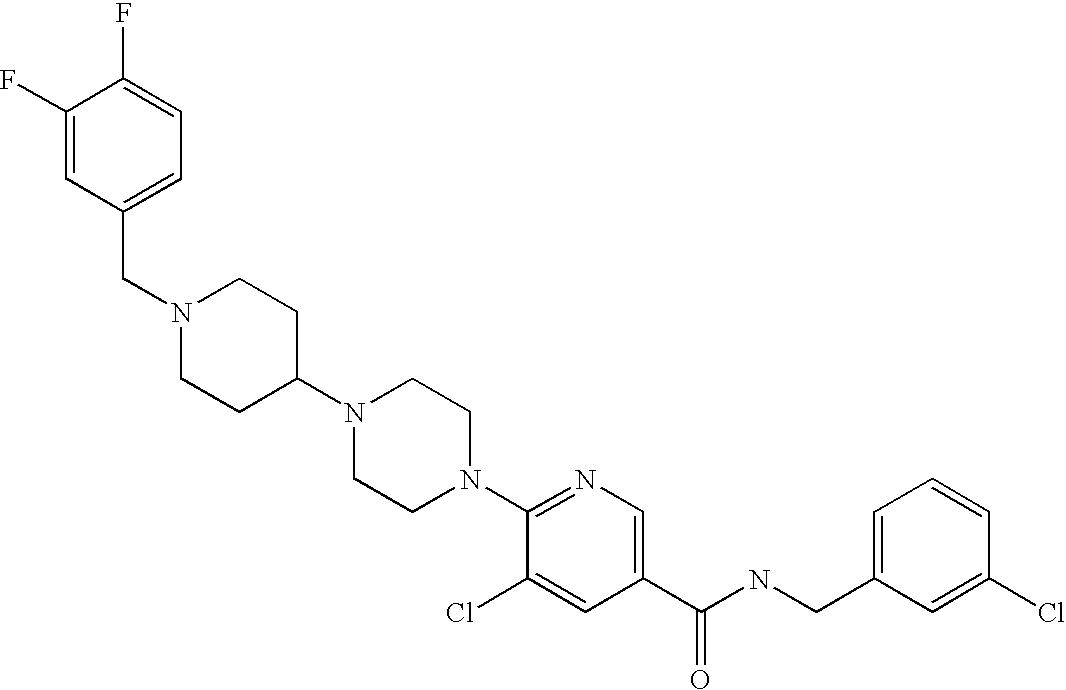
C(N1CCC(N2CCN(C3=NC=C(C(NCC4=CC=CC(Cl)=C4)=O)C=C3Cl)CC2)CC1)C1=CC=C(F)C(F)=C1
